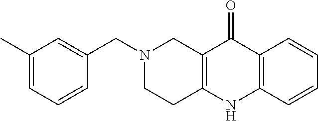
N1(CC2=CC(C)=CC=C2)CCC2=C(C1)C(=O)C1=C(N2)C=CC=C1
